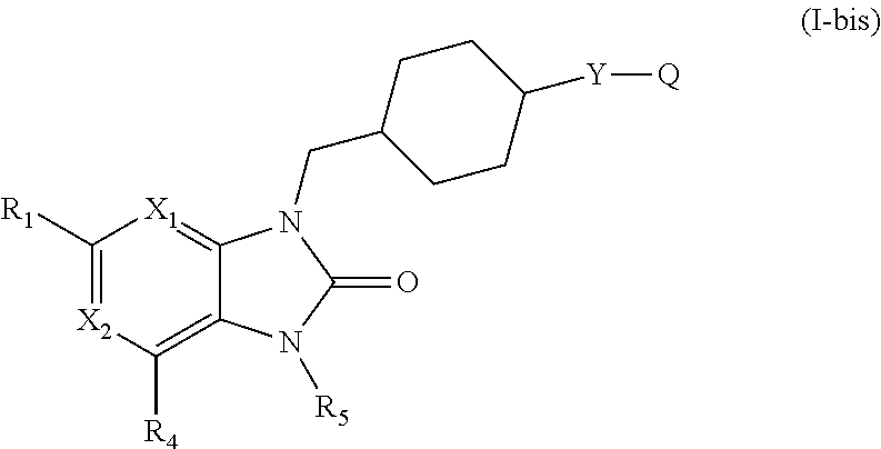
C12=C([R4])[X2]=C([R1])[X1]=C1N(CC1CCC([Y][Q])CC1)C(=O)N2[R5]
